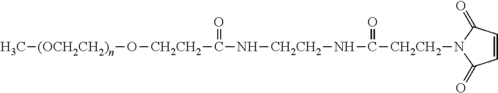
C[(OCH2CH2)n]O[CH2CH2]C(=O)N[CH2CH2]NC(=O)[CH2CH2]N1C(=O)C=CC1=O
